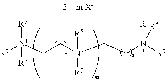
[N+](CCN(CCN([R7])([R7])[R5])([R5])[R7])([R7])([R5])[R7]
